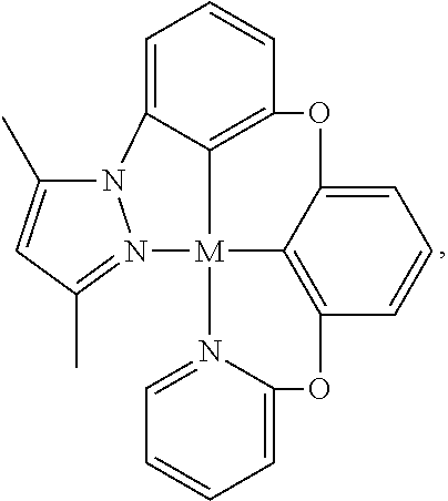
N12C(C)=CC(C)=N1[M]13C4=C(C=CC=C24)OC2=CC=CC(=C12)OC1=CC=CC=N31
